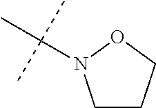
C1CCON1C(C)(C)C
